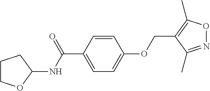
N(C(C1=CC=C(OCC2=C(C)ON=C2C)C=C1)=O)C1OCCC1
